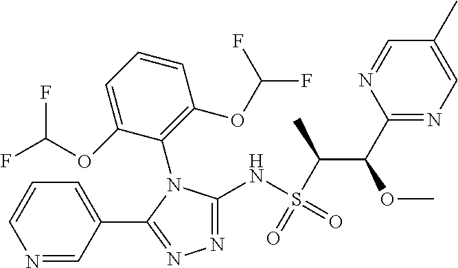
N1=C(NS(=O)(C(C)C(OC)C2=NC=C(C)C=N2)=O)N(C2=C(OC(F)F)C=CC=C2OC(F)F)C(C2=CC=CN=C2)=N1
